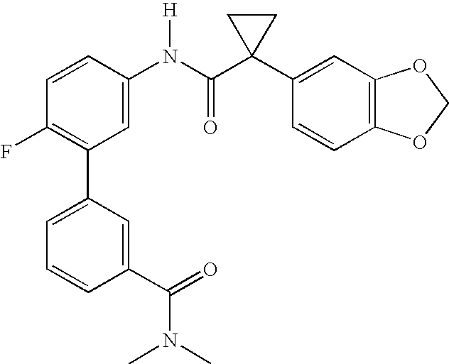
C1=CC(N(C(C2(C3=CC4=C(C=C3)OCO4)CC2)=O)[H])=CC(C2=CC=CC(C(=O)N(C)C)=C2)=C1F
